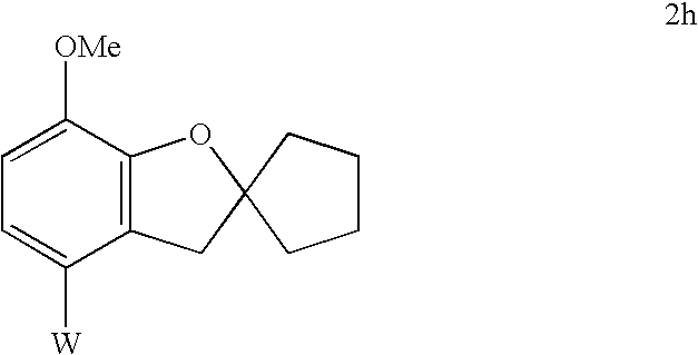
C1=C([W])C2=C(C([OMe])=C1)OC1(C2)CCCC1
